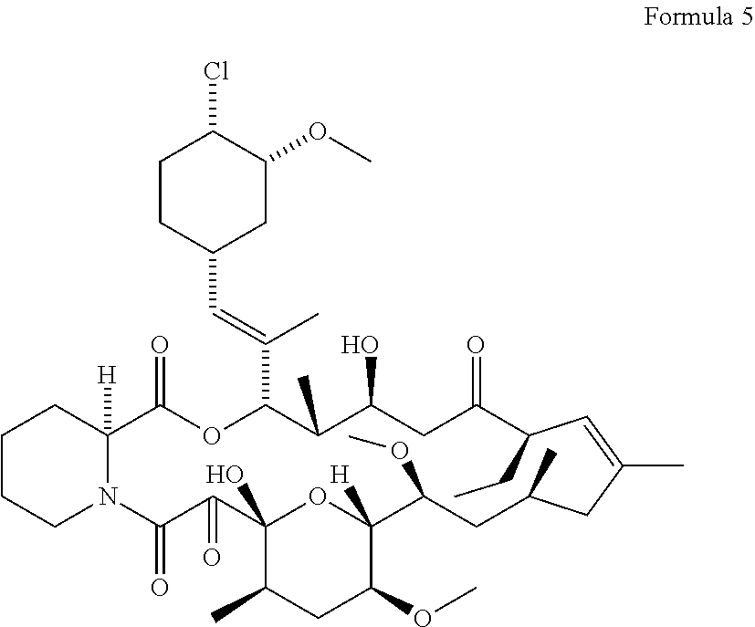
C1CC(C=C(C)C2C(C)C(O)CC(=O)C(CC)C=C(C)CC(C)CC(OC)C3([H])C(OC)CC(C)C(O)(C(=O)C(=O)N4C([H])(C(=O)O2)CCCC4)O3)CC(OC)C1Cl
